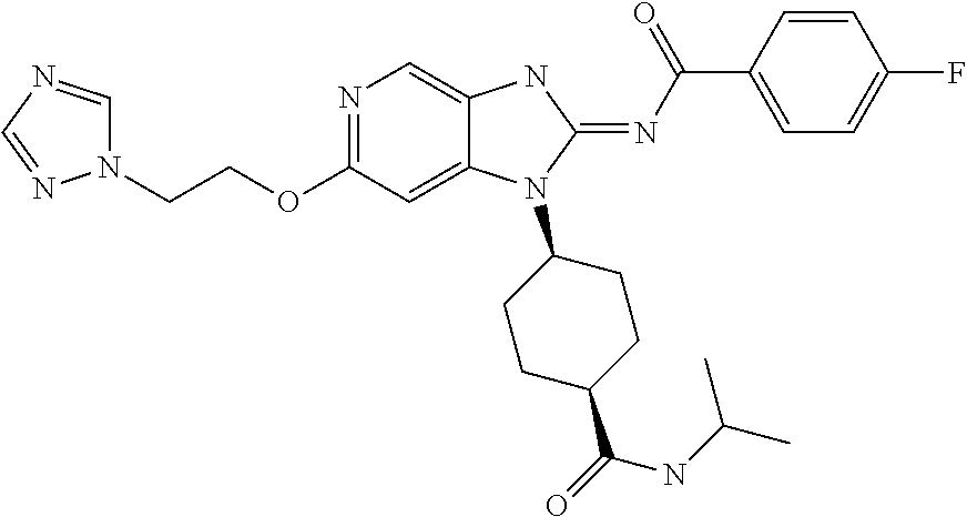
N1=C(OCCN2C=NC=N2)C=C2C(=C1)NC(=NC(C1=CC=C(F)C=C1)=O)N2C1CCC(C(NC(C)C)=O)CC1
